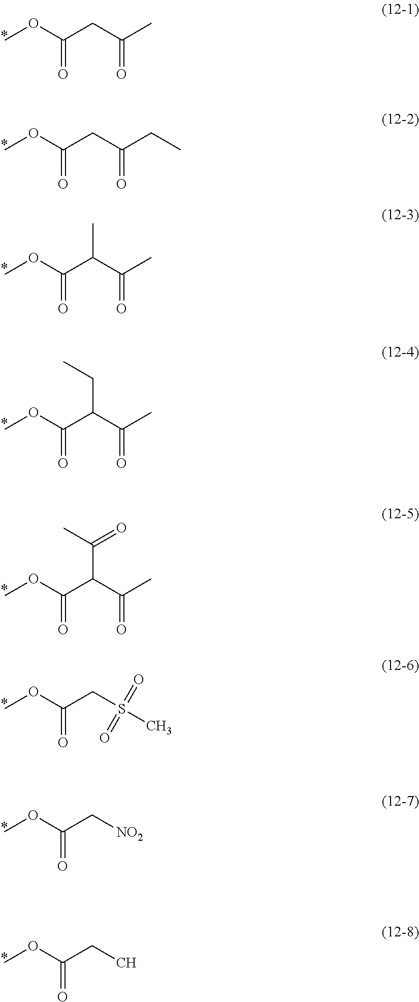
COC(CC(C)=O)=O.COC(CC(CC)=O)=O.COC(C(C(C)=O)C)=O.COC(C(C(C)=O)CC)=O.COC(C(C(C)=O)C(=O)C)=O.COC(CS(C)(=O)=O)=O.COC(C[NO2])=O.COC(CC)=O
